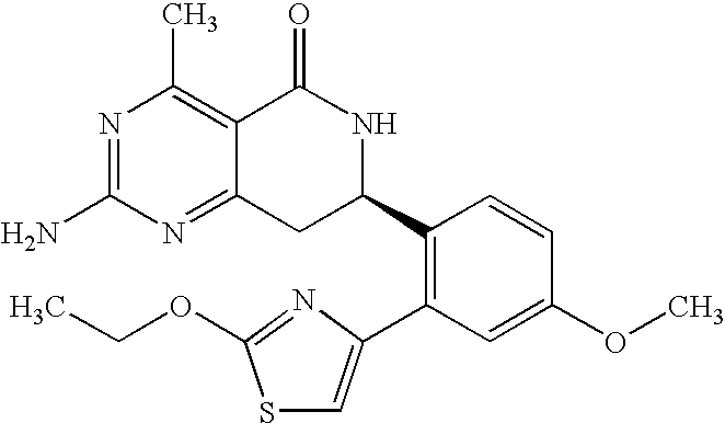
N1=C(N)N=C2C(=C1C)C(=O)NC(C1=C(C3=CSC(OCC)=N3)C=C(OC)C=C1)C2
